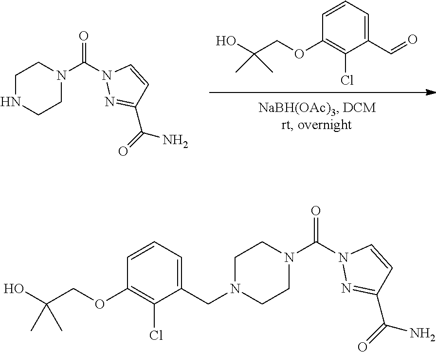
C1(OCC(O)(C)C)=C(Cl)C(C=O)=CC=C1.C(N1N=C(C(=O)N)C=C1)(=O)N1CCNCC1.C(N1N=C(C(=O)N)C=C1)(=O)N1CCN(CC2=CC=CC(OCC(O)(C)C)=C2Cl)CC1
